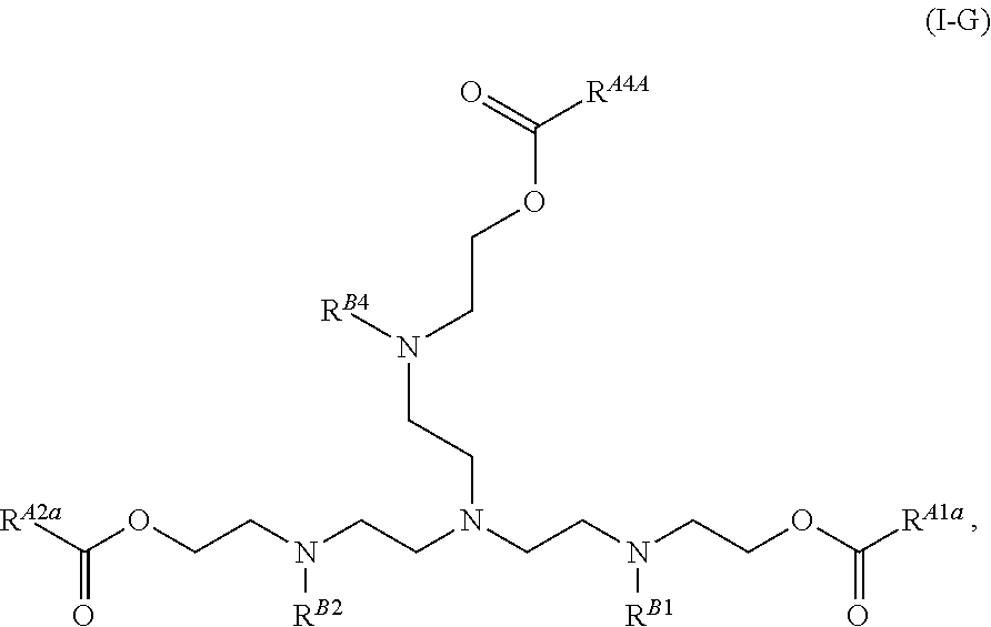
[RA2a]C(OCCN(CCN(CCN(CCOC([RA1a])=O)[RB1])CCN(CCOC(=O)[RA4A])[RB4])[RB2])=O
